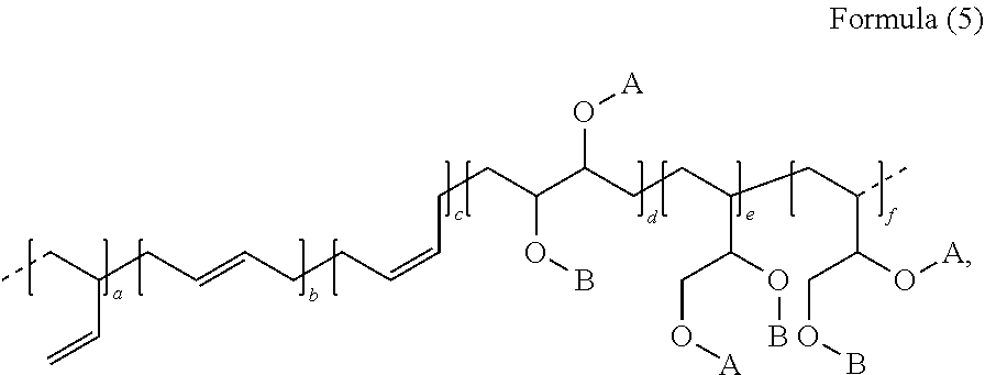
C(CC=CCCC=CCCC(OB)C(CCC(C(CO[A])OB)CC(C)C(COB)O[A])O[A])(C=C)CC
